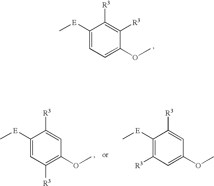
C[E]C1=CC=C(OC)C([R3])=C1[R3].C[E]C1=CC([R3])=C(OC)C=C1[R3].C[E]C1=C([R3])C=C(OC)C=C1[R3]
